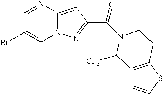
C1=NC2=CC(C(=O)N3CCC4=C(C=CS4)C3[CF3])=NN2C=C1Br
